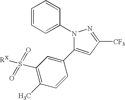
N1(C2=CC=CC=C2)C(C2=CC(S([RX])(=O)=O)=C(C)C=C2)=CC([CF3])=N1
